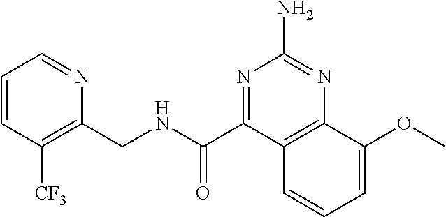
C1=CC([CF3])=C(CNC(=O)C2=NC(N)=NC3=C2C=CC=C3OC)N=C1
